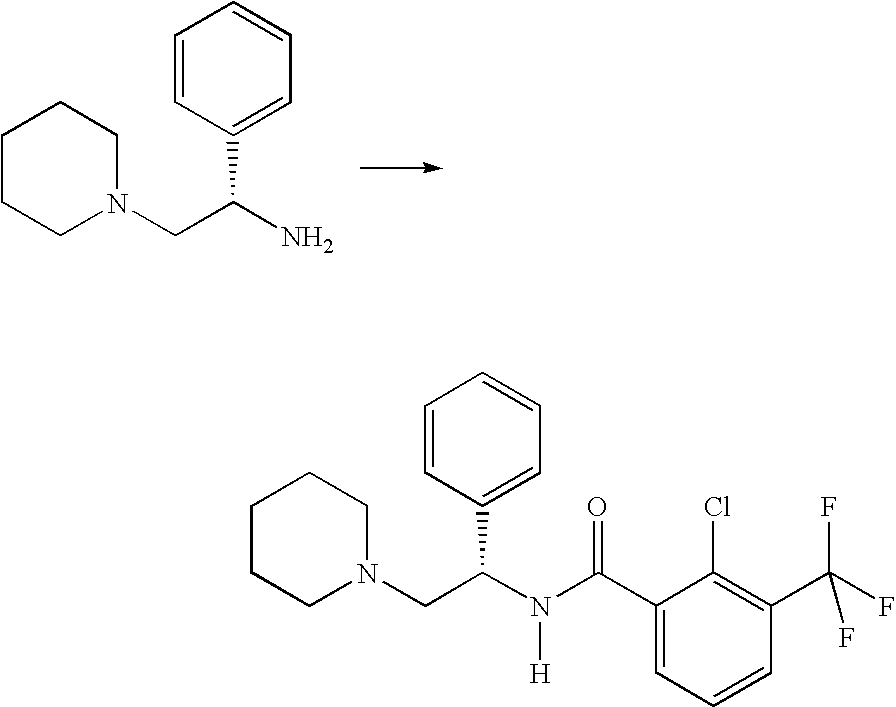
C1CCN(CC(N)C2=CC=CC=C2)CC1.C1CCN(CC(N(C(C2=CC=CC(C(F)(F)F)=C2Cl)=O)[H])C2=CC=CC=C2)CC1
